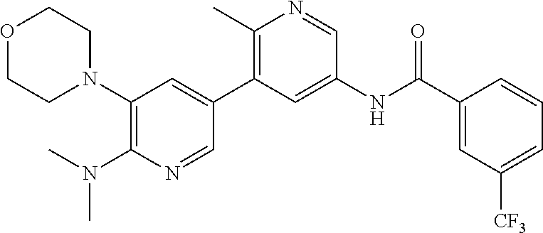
C1(N2CCOCC2)=C(N(C)C)N=CC(C2=C(C)N=CC(NC(C3=CC([CF3])=CC=C3)=O)=C2)=C1
